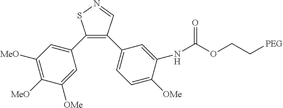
C1(C2=CC([MeO])=C([MeO])C([OMe])=C2)=C(C2=CC=C([OMe])C(NC(OCC[PEG])=O)=C2)C=NS1
